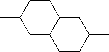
CC1CCC2C(C1)CCC(C)C2
